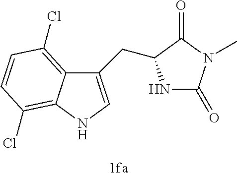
C12=C(Cl)C=CC(Cl)=C1NC=C2CC1NC(=O)N(C)C1=O.[1fa]
